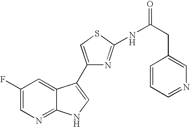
C1(F)=CN=C2C(=C1)C(C1=CSC(NC(CC3=CN=CC=C3)=O)=N1)=CN2
